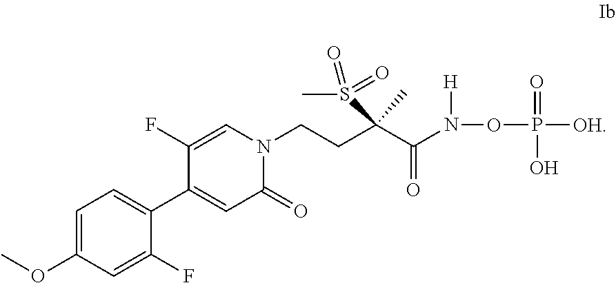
C1=C(OC)C=C(F)C(C2=CC(=O)N(CCC(C(N([H])OP(=O)(O)[OH])=O)(C)S(C)(=O)=O)C=C2F)=C1
